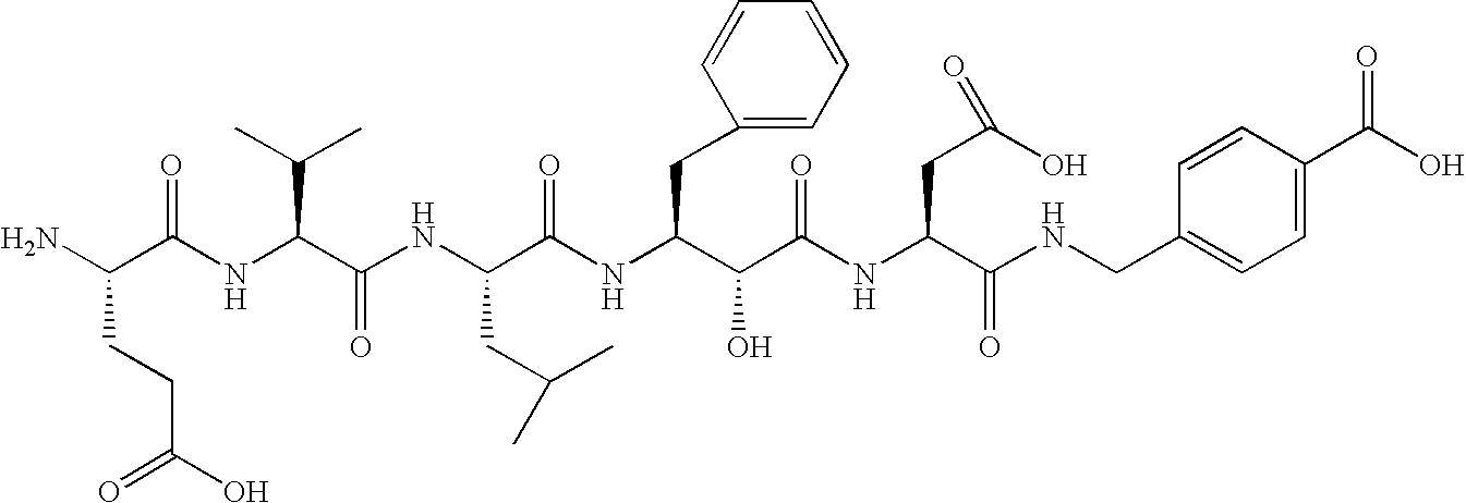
NC(C(NC(C(NC(C(NC(C(C(NC(C(NCC1=CC=C(C(O)=O)C=C1)=O)CC(O)=O)=O)O)CC1=CC=CC=C1)=O)CC(C)C)=O)C(C)C)=O)CCC(O)=O
